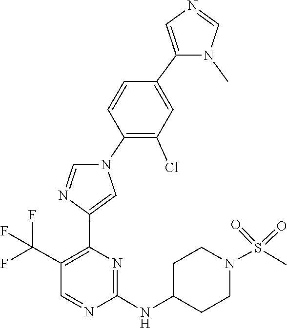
C1C(NC2=NC(C3=CN(C4=C(Cl)C=C(C5=CN=CN5C)C=C4)C=N3)=C(C(F)(F)F)C=N2)CCN(S(=O)(=O)C)C1
